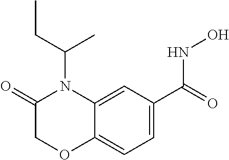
C1=C(C(=O)NO)C=C2C(=C1)OCC(=O)N2C(CC)C
